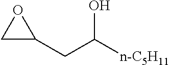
C1C(CC([n-C5H11])O)O1
